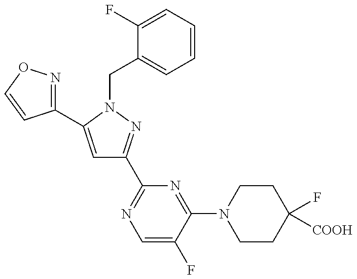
C1=C(C2=NOC=C2)N(CC2=CC=CC=C2F)N=C1C1=NC=C(F)C(N2CCC(F)([COOH])CC2)=N1
